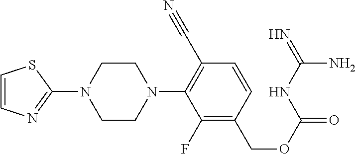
C1(N2CCN(C3=C(C#N)C=CC(COC(=O)NC(=N)N)=C3F)CC2)=NC=CS1
